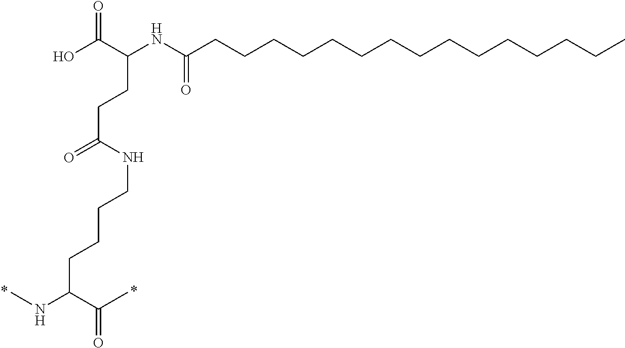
OC(C(NC(CCCCCCCCCCCCCCC)=O)CCC(=O)NCCCCC(NC)C(C)=O)=O
